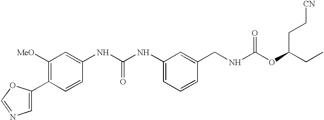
C1=C(C2=C([MeO])C=C(NC(NC3=CC=CC(CNC(OC(CC)CC[CN])=O)=C3)=O)C=C2)OC=N1
